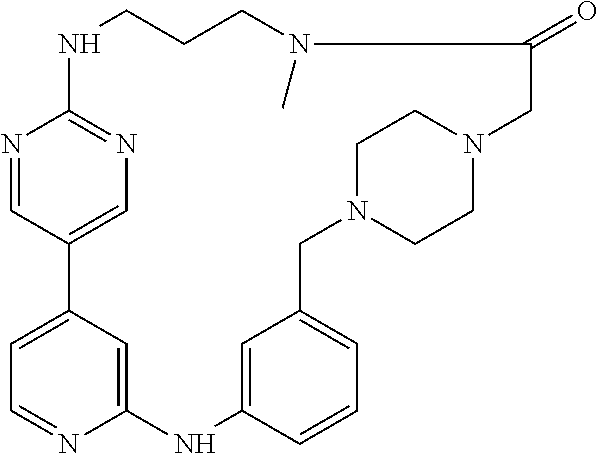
N1C2=NC=C(C=N2)C2=CC=NC(=C2)NC2=CC(=CC=C2)CN2CCN(CC2)CC(=O)N(C)CCC1
